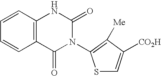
C1=CC2=C(C=C1)C(=O)N(C1=C([Me])C([CO2H])=CS1)C(=O)N2
